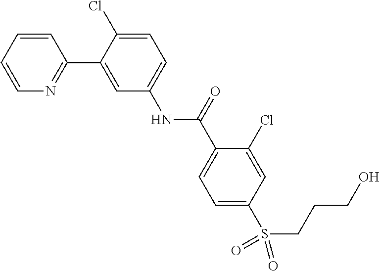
C1=CC=CN=C1C1=CC(NC(C2=CC=C(S(=O)(=O)CCCO)C=C2Cl)=O)=CC=C1Cl
